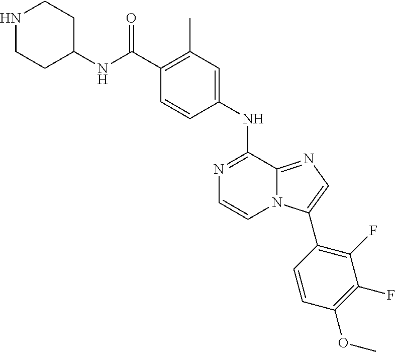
N1=C(NC2=CC(C)=C(C(NC3CCNCC3)=O)C=C2)C2=NC=C(C3=C(F)C(F)=C(OC)C=C3)N2C=C1
